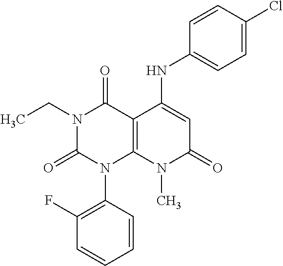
C1=CC(N2C3=C(C(=O)N(CC)C2=O)C(NC2=CC=C(Cl)C=C2)=CC(=O)N3C)=C(F)C=C1
